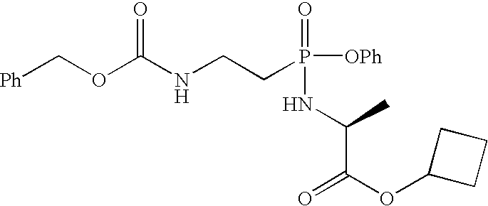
[Ph]COC(NCCP([OPh])(=O)NC(C(=O)OC1CCC1)C)=O
